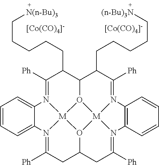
[[Co(CO)4]-].C1([Ph])=N2[M]34O5C(C1CCCCC[N(n-Bu)3])C(CCCCC[(n-Bu)3N])C([Ph])=N1[M]56O3C(CC([Ph])=N4C3=CC=CC=C23)CC([Ph])=N6C2=C1C=CC=C2.[[Co(CO)4]-]
